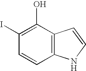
C1(I)=C(O)C2=C(C=C1)NC=C2
